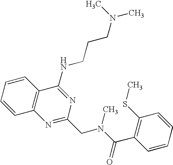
C1=CC=CC2=C1N=C(CN(C(=O)C1=C(SC)C=CC=C1)C)N=C2NCCCN(C)C
